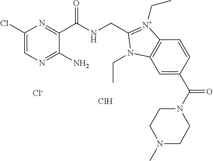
C1(Cl)=CN=C(N)C(C(NCC2=[N+](CC)C3=C(C=C(C(N4CCN(C)CC4)=O)C=C3)N2CC)=O)=N1.Cl.[Cl-]
